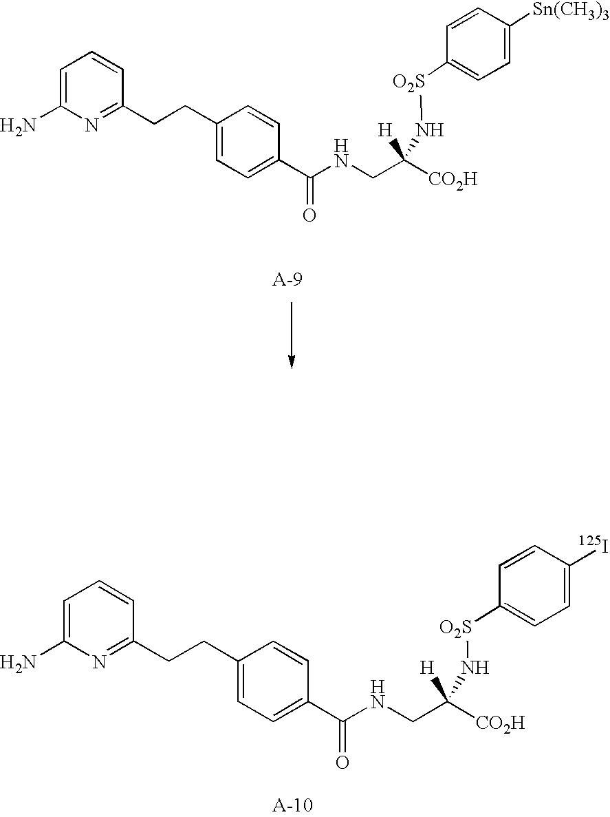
C1=C(N)N=C(CCC2=CC=C(C(NCC([CO2H])(N[O2S]C3=CC=C([Sn(CH3)3])C=C3)[H])=O)C=C2)C=C1.C1=C(N)N=C(CCC2=CC=C(C(NCC([CO2H])(N[O2S]C3=CC=C([125I])C=C3)[H])=O)C=C2)C=C1
